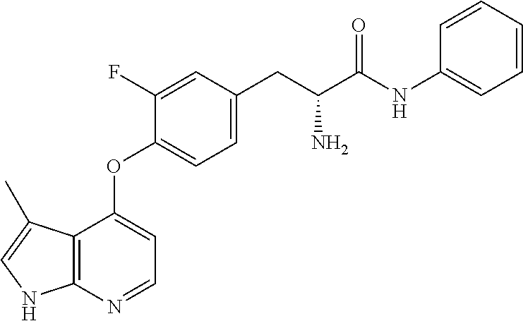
C1=CC=CC=C1NC(C(CC1=CC=C(OC2=CC=NC3=C2C(C)=CN3)C(F)=C1)N)=O
